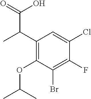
C1(Br)=C(F)C(Cl)=CC(C(C)C(=O)O)=C1OC(C)C
